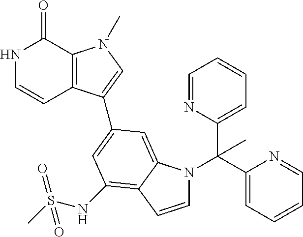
N1C=CC2=C(C1=O)N(C)C=C2C1=CC(NS(C)(=O)=O)=C2C(=C1)N(C(C1=CC=CC=N1)(C1=CC=CC=N1)C)C=C2
